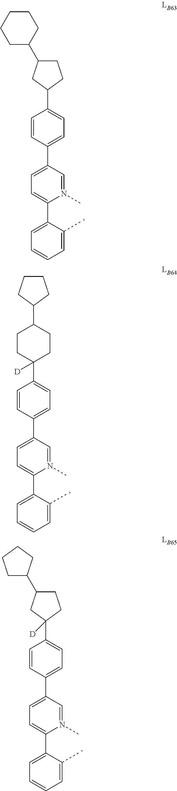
C1=CC(C2=CC=C(C3=CC=CC=C3C)N(C)=C2)=CC=C1C1CCC(C2CCCCC2)C1.C1=CC(C2=CC=C(C3=CC=CC=C3C)N(C)=C2)=CC=C1C1([D])CCC(C2CCCC2)CC1.C1=CC(C2=CC=C(C3=CC=CC=C3C)N(C)=C2)=CC=C1C1([D])CCC(C2CCCC2)C1
